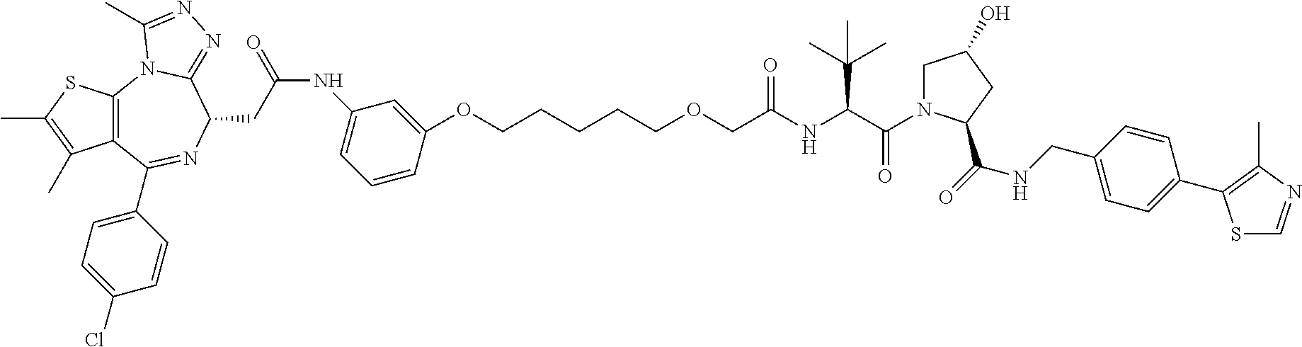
S1C(C)=C(C)C2=C1N1C(=NN=C1C)C(CC(=O)NC1=CC=CC(OCCCCCOCC(NC(C(=O)N3CC(O)CC3C(=O)NCC3=CC=C(C4=C(C)N=CS4)C=C3)C(C)(C)C)=O)=C1)N=C2C1=CC=C(Cl)C=C1
